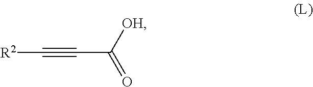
[R2]C#CC([OH])=O
